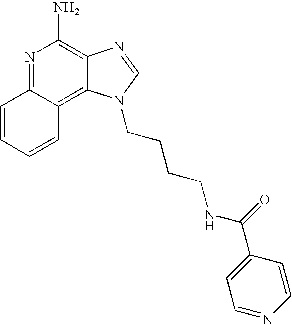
C1=CC=CC2=C3C(=C(N)N=C12)N=CN3CCCCNC(=O)C1=CC=NC=C1
